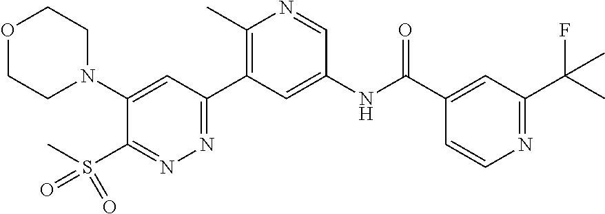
O1CCN(C2=CC(C3=C(C)N=CC(NC(C4=CC(C(C)(F)C)=NC=C4)=O)=C3)=NN=C2S(C)(=O)=O)CC1
